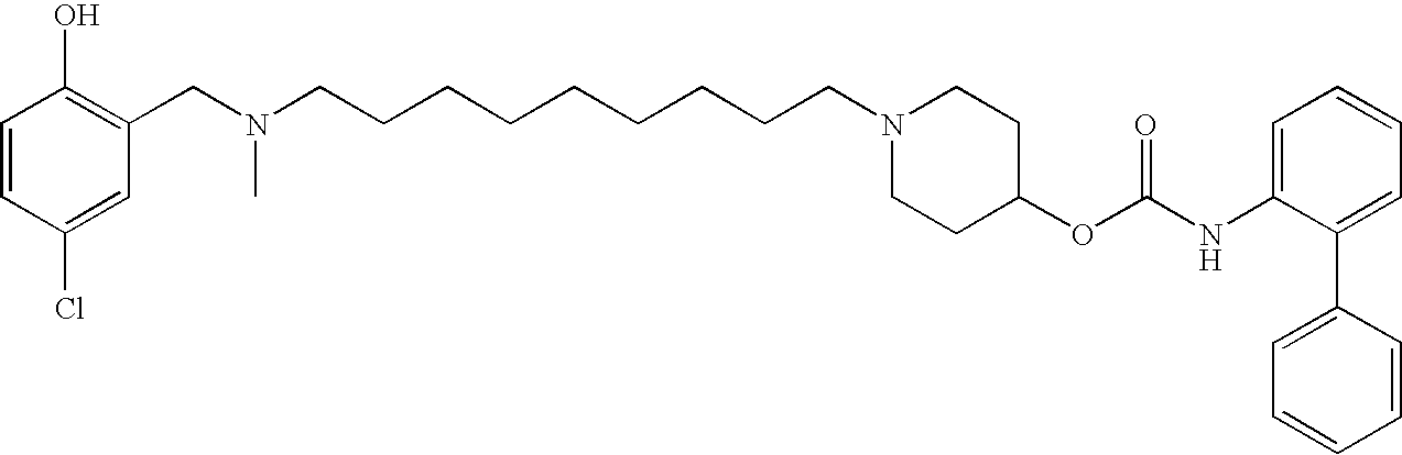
C1=CC(Cl)=CC(CN(CCCCCCCCCN2CCC(OC(NC3=CC=CC=C3C3=CC=CC=C3)=O)CC2)C)=C1O
